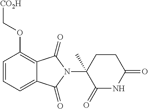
O(C1=C2C(=CC=C1)C(=O)N(C1(C)C(=O)NC(=O)CC1)C2=O)C[CO2H]
